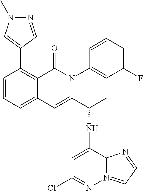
C1=CC=C2C(=C1C1=CN(C)N=C1)C(=O)N(C1=CC(F)=CC=C1)C(C(C)NC1=CC(Cl)=NN3=CC=NC13)=C2
